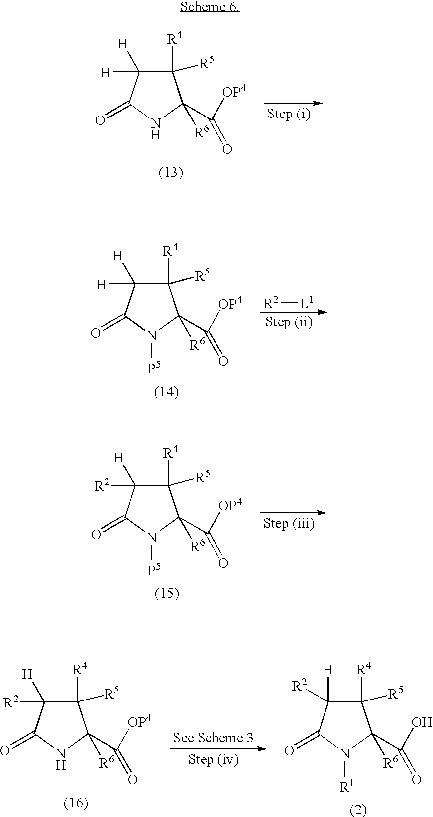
C1([R4])([R5])C([H])([H])C(=O)NC1(C([OP4])=O)[R6].C1([R4])([R5])C([H])([H])C(=O)N([P5])C1(C([OP4])=O)[R6].[R2][L1].C1([R4])([R5])C([H])([R2])C(=O)N([P5])C1(C([OP4])=O)[R6].C1([R4])([R5])C([H])([R2])C(=O)NC1(C([OP4])=O)[R6].C1([R4])([R5])C([H])([R2])C(=O)N([R1])C1(C(O)=O)[R6]
